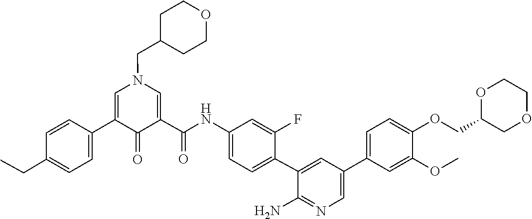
C1(C2=CC=C(CC)C=C2)=CN(CC2CCOCC2)C=C(C(NC2=CC=C(C3=CC(C4=CC=C(OCC5COCCO5)C(OC)=C4)=CN=C3N)C(F)=C2)=O)C1=O
